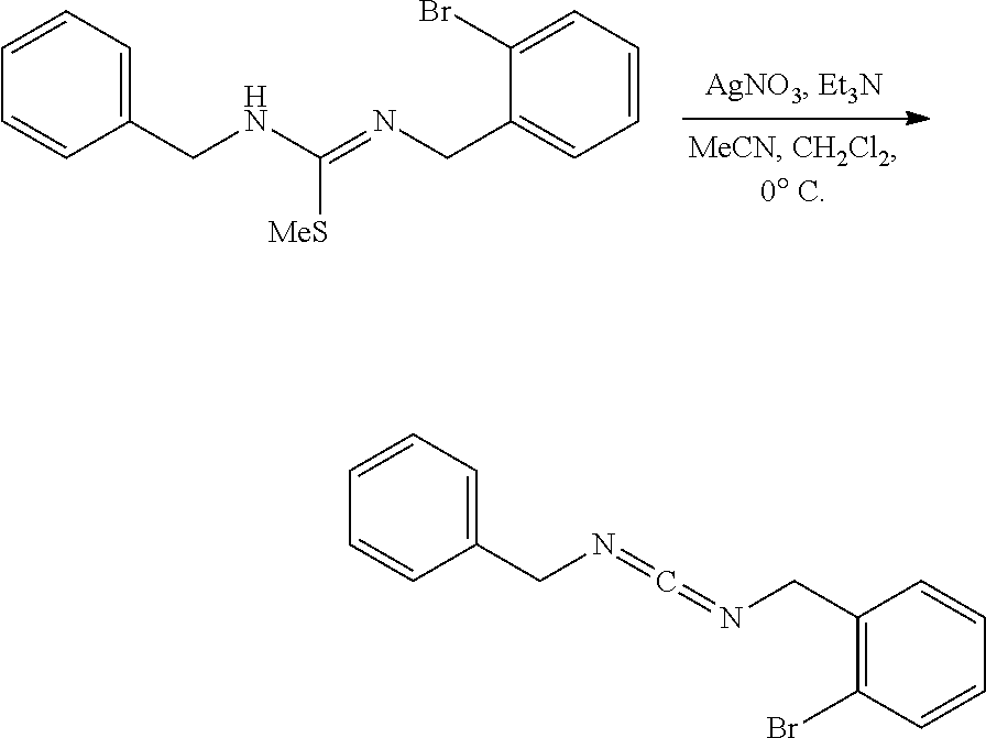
C1(CNC(=NCC2=CC=CC=C2Br)[MeS])=CC=CC=C1.C1(CN=C=NCC2=C(Br)C=CC=C2)=CC=CC=C1
